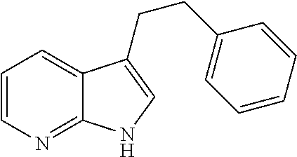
C1=CN=C2C(=C1)C(CCC1=CC=CC=C1)=CN2
